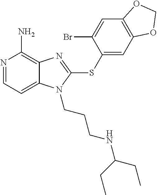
N1=CC=C2C(=C1N)N=C(SC1=CC3=C(C=C1Br)OCO3)N2CCCNC(CC)CC
